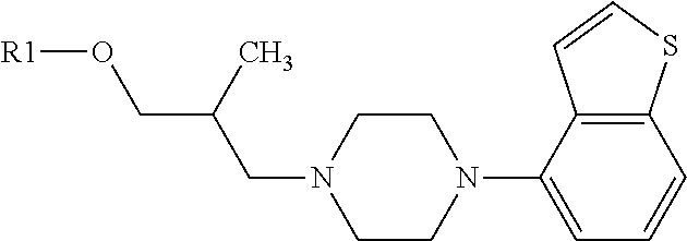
C12=C(C(N3CCN(CC(C)CO[R1])CC3)=CC=C1)C=CS2
